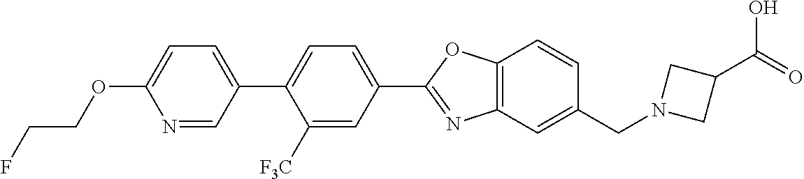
C1=C(OCCF)N=CC(C2=CC=C(C3=NC4=C(O3)C=CC(CN3CC(C(O)=O)C3)=C4)C=C2[F3C])=C1
